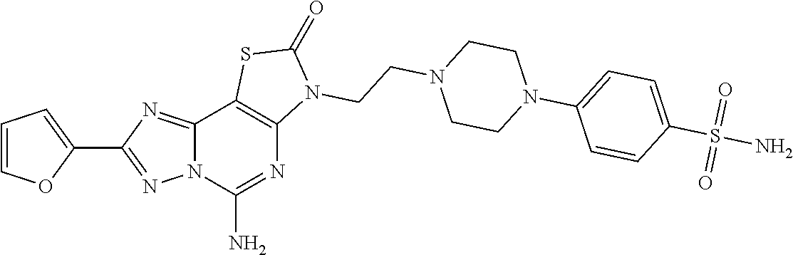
C12=NC(C3=CC=CO3)=NN1C(N)=NC1=C2SC(=O)N1CCN1CCN(C2=CC=C(S(N)(=O)=O)C=C2)CC1
